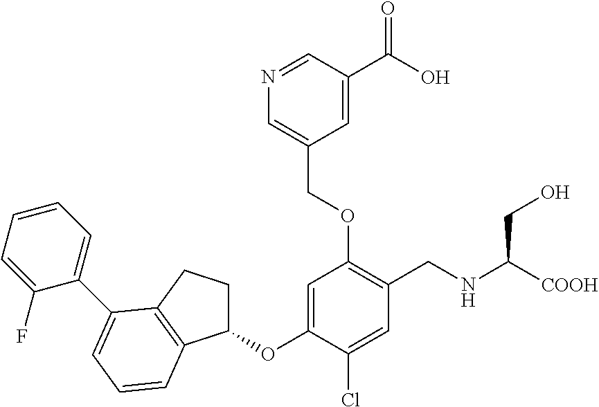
C1(OC2=CC(OCC3=CN=CC(C(=O)O)=C3)=C(CNC([COOH])CO)C=C2Cl)CCC2=C1C=CC=C2C1=CC=CC=C1F
